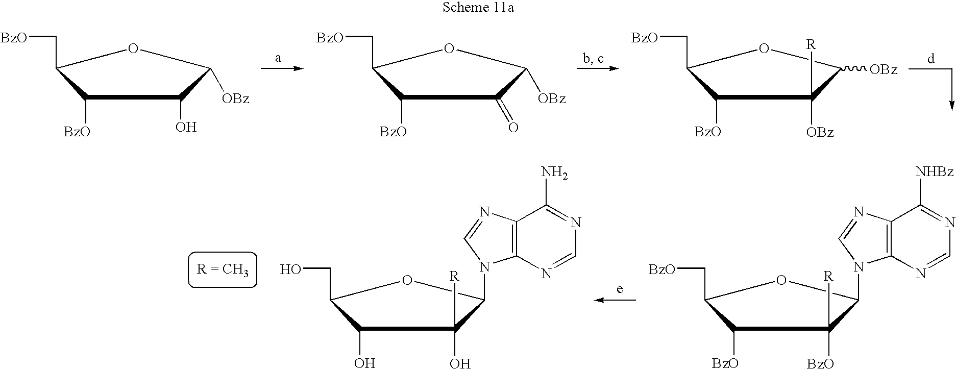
C1([BzO])C(C[BzO])OC(N2C3=C(N=C2)C([NHBz])=NC=N3)C1([BzO])[R].C1(O)C(CO)OC(N2C3=C(N=C2)C(N)=NC=N3)C1(O)[R].C1([BzO])C(C[BzO])OC([OBz])C1O.C1([BzO])C(C[BzO])OC([OBz])C1=O.C1([BzO])C(C[BzO])OC([OBz])C1([OBz])[R]
